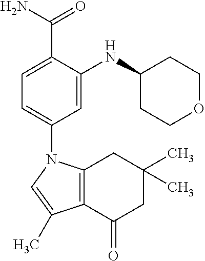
C12=C(C(=O)CC(C)(C)C1)C(C)=CN2C1=CC=C(C(=O)N)C(NC2CCOCC2)=C1
